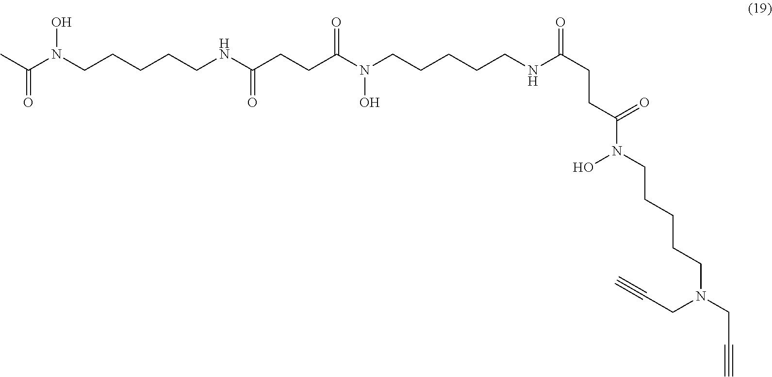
CC(N(CCCCCNC(CCC(=O)N(CCCCCNC(CCC(=O)N(CCCCCN(CC#C)CC#C)O)=O)O)=O)O)=O
